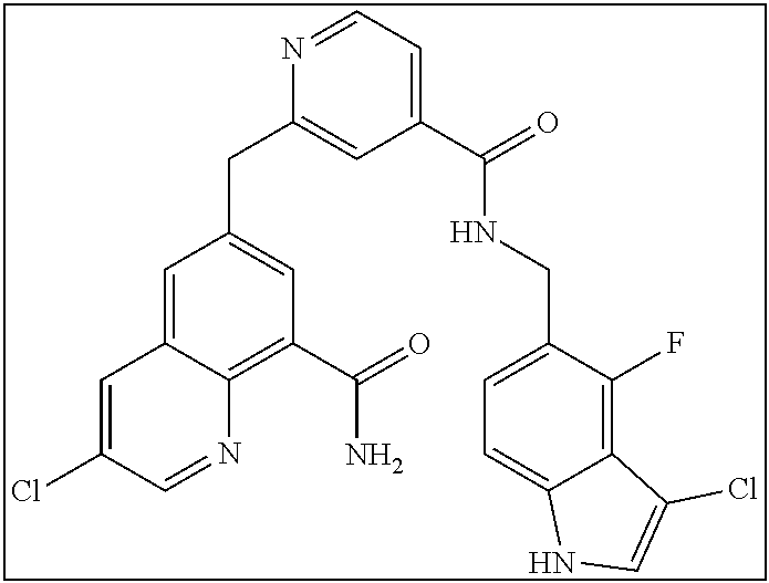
N1=CC=C(C(NCC2=CC=C3C(=C2F)C(Cl)=CN3)=O)C=C1CC1=CC(C(=O)N)=C2C(=C1)C=C(Cl)C=N2
